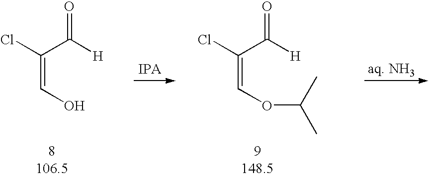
[H]C(C(Cl)=CO)=O.[H]C(C(Cl)=COC(C)C)=O
